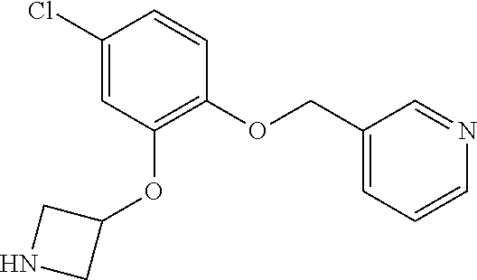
C1(Cl)=CC(OC2CNC2)=C(OCC2=CC=CN=C2)C=C1
